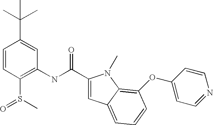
C1=CC(S(C)=O)=C(NC(=O)C2=CC3=CC=CC(OC4=CC=NC=C4)=C3N2C)C=C1C(C)(C)C
